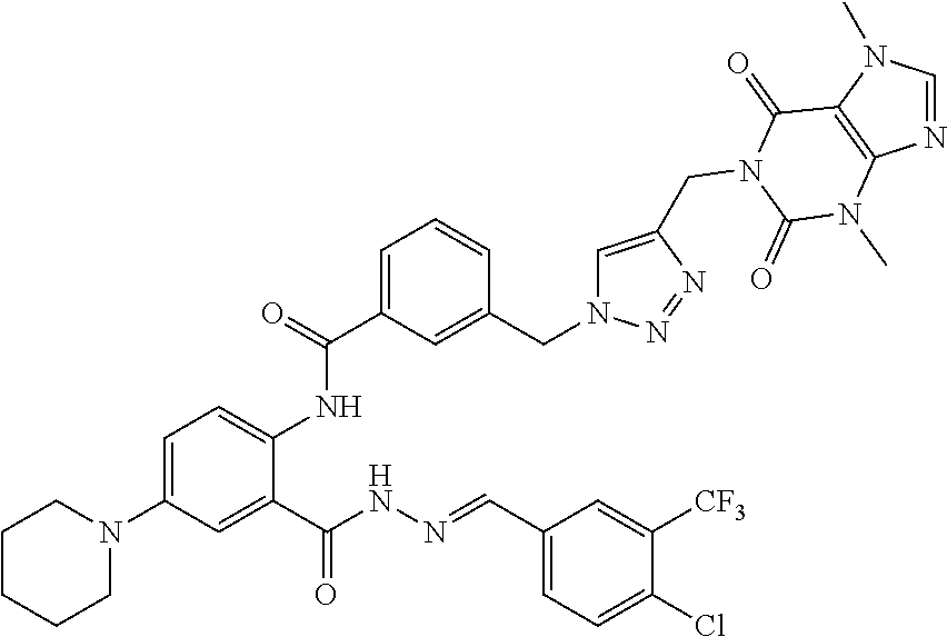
C1=C(N2CCCCC2)C=C(C(NN=CC2=CC=C(Cl)C([CF3])=C2)=O)C(NC(=O)C2=CC=CC(CN3C=C(CN4C(=O)C5=C(N=CN5C)N(C)C4=O)N=N3)=C2)=C1
